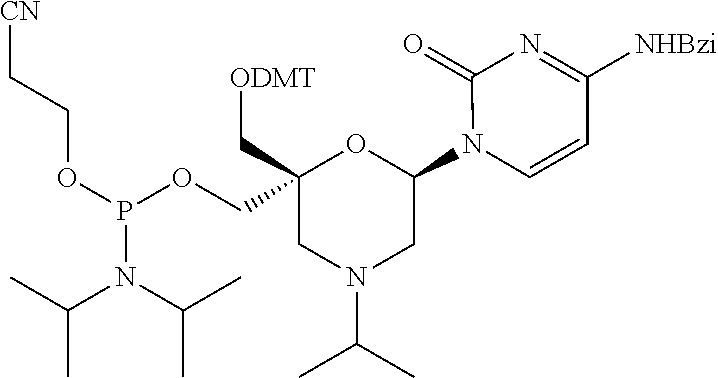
C1(N2C=CC([NHBzi])=NC2=O)OC(COP(OCC[CN])N(C(C)C)C(C)C)(C[ODMT])CN(C(C)C)C1
